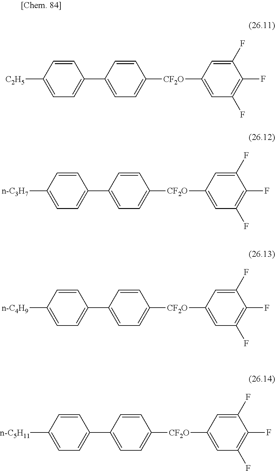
[C2H5]C1=CC=C(C2=CC=C([CF2O]C3=CC(F)=C(F)C(F)=C3)C=C2)C=C1.[n-C3H7]C1=CC=C(C2=CC=C([CF2O]C3=CC(F)=C(F)C(F)=C3)C=C2)C=C1.[n-C4H9]C1=CC=C(C2=CC=C([CF2O]C3=CC(F)=C(F)C(F)=C3)C=C2)C=C1.[n-C5H11]C1=CC=C(C2=CC=C([CF2O]C3=CC(F)=C(F)C(F)=C3)C=C2)C=C1
